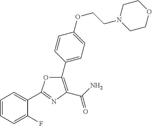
C1=CC=C(F)C(C2=NC(C(=O)N)=C(C3=CC=C(OCCN4CCOCC4)C=C3)O2)=C1
